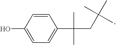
OC1=CC=C(C(C)(C)CC(C)(C)C)C=C1
